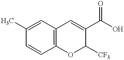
C1=C(C)C=CC2=C1C=C(C(O)=O)C([CF3])O2
